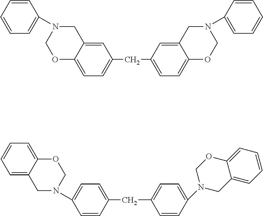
C1=CC=CC=C1N1COC2=CC=C(CC3=CC=C4C(=C3)CN(C3=CC=CC=C3)CO4)C=C2C1.C1=C2C(=CC=C1)OCN(C1=CC=C(CC3=CC=C(N4CC5=CC=CC=C5OC4)C=C3)C=C1)C2
